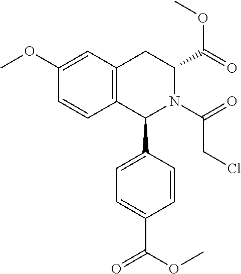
C1(OC)=CC2=C(C=C1)C(C1=CC=C(C(OC)=O)C=C1)N(C(=O)CCl)C(C(=O)OC)C2
